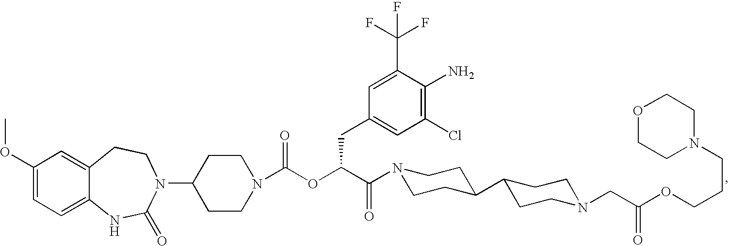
C1(OC)=CC=C2C(=C1)CCN(C1CCN(C(OC(C(=O)N3CCC(C4CCN(CC(OCCCN5CCOCC5)=O)CC4)CC3)CC3=CC(Cl)=C(N)C(C(F)(F)F)=C3)=O)CC1)C(=O)N2
